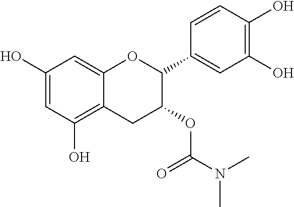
C1=C(O)C=C2C(=C1O)CC(OC(=O)N(C)C)C(C1=CC(O)=C(O)C=C1)O2
